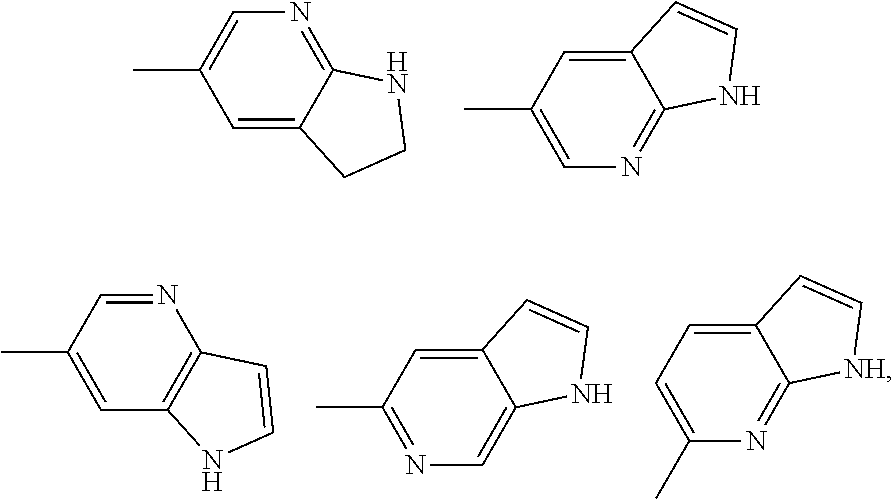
C1=C2C(=NC=C1C)NCC2.C1=C(C)C=C2C(=N1)NC=C2.C1=C(C)C=NC2=C1NC=C2.N1=C(C)C=C2C(=C1)NC=C2.C1(C)=CC=C2C(=N1)[NH]C=C2
